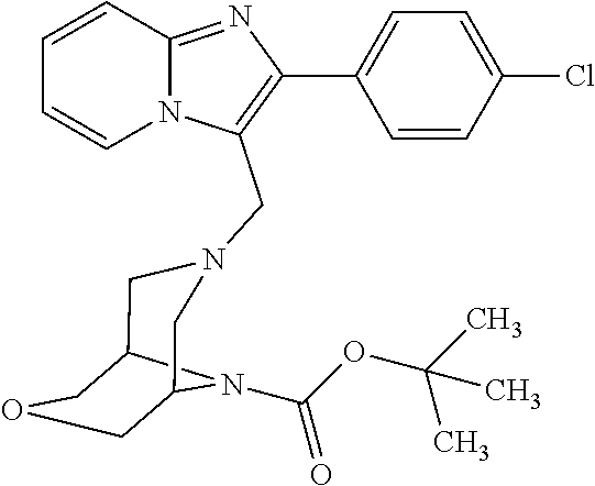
C12=NC(C3=CC=C(Cl)C=C3)=C(CN3CC4COCC(N4C(OC(C)(C)C)=O)C3)N1C=CC=C2
